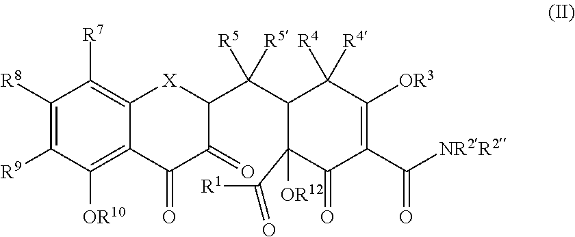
C1([R8])=C([R9])C([OR10])=C2C(=C1[R7])[X]C(C(C1C([R4])([R4])C([OR3])=C(C([NR2R2])=O)C(=O)C1([OR12])C([R1])=O)([R5])[R5])C(=O)C2=O
